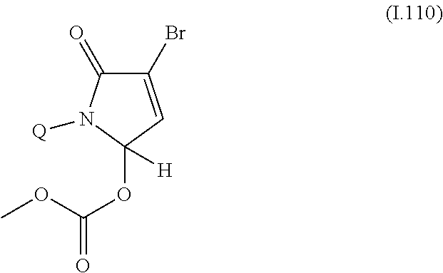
C1(=O)C(Br)=CC(OC(=O)OC)([H])N1[Q]
